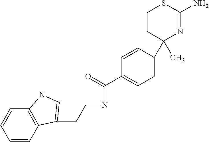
C1(C(=O)NCCC2=CNC3=C2C=CC=C3)=CC=C(C2(C)N=C(N)SCC2)C=C1
